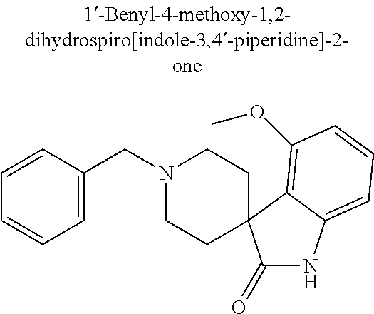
N1(CC2=CC=CC=C2)CCC2(CC1)C(=O)NC1=CC=CC(OC)=C12
